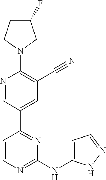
C1(F)CCN(C2=C(C#N)C=C(C3=NC(NC4=CC=NN4)=NC=C3)C=N2)C1
